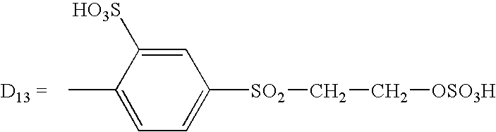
CC1=CC=C([SO2]CC[OSO3H])C=C1[SO3H]
